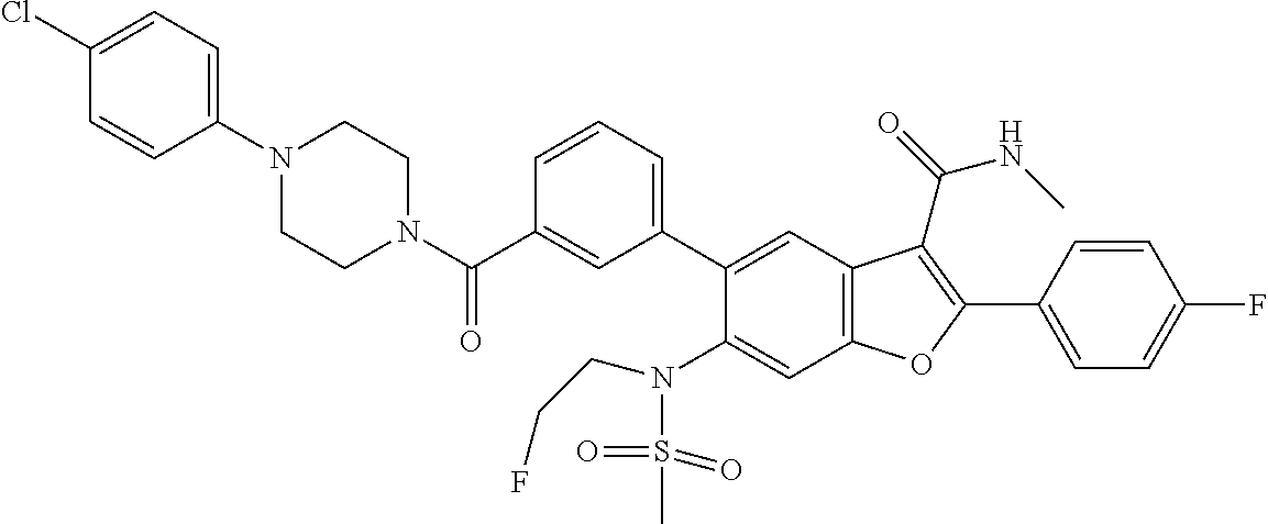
C1=CC(C2=C(C(=O)NC)C3=C(C=C(N(S(=O)(=O)C)CCF)C(C4=CC=CC(C(N5CCN(C6=CC=C(Cl)C=C6)CC5)=O)=C4)=C3)O2)=CC=C1F
